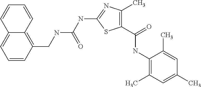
C1(C(=O)NC2=C(C)C=C(C)C=C2C)=C(C)N=C(NC(NCC2=C3C(=CC=C2)C=CC=C3)=O)S1
